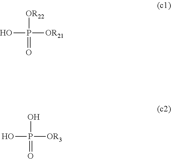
OP([OR21])([OR22])=O.OP([OR3])(O)=O
